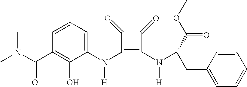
C(C1=C(O)C(N(C2=C(N([H])C(CC3=CC=CC=C3)C(OC)=O)C(=O)C2=O)[H])=CC=C1)(=O)N(C)C
